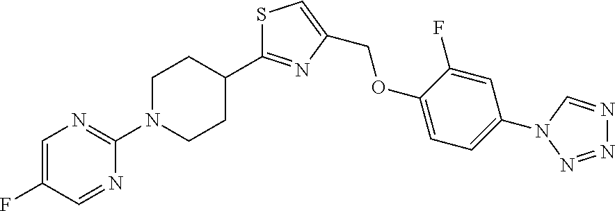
S1C=C(COC2=CC=C(N3C=NN=N3)C=C2F)N=C1C1CCN(C2=NC=C(F)C=N2)CC1
